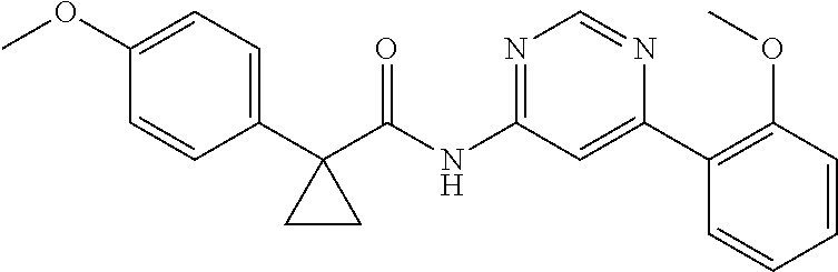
C1(C2(C(NC3=NC=NC(C4=C(OC)C=CC=C4)=C3)=O)CC2)=CC=C(OC)C=C1
